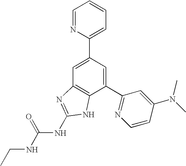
C1=C(C2=CC=CC=N2)C=C(C2=NC=CC(N(C)C)=C2)C2=C1N=C(NC(NCC)=O)N2
